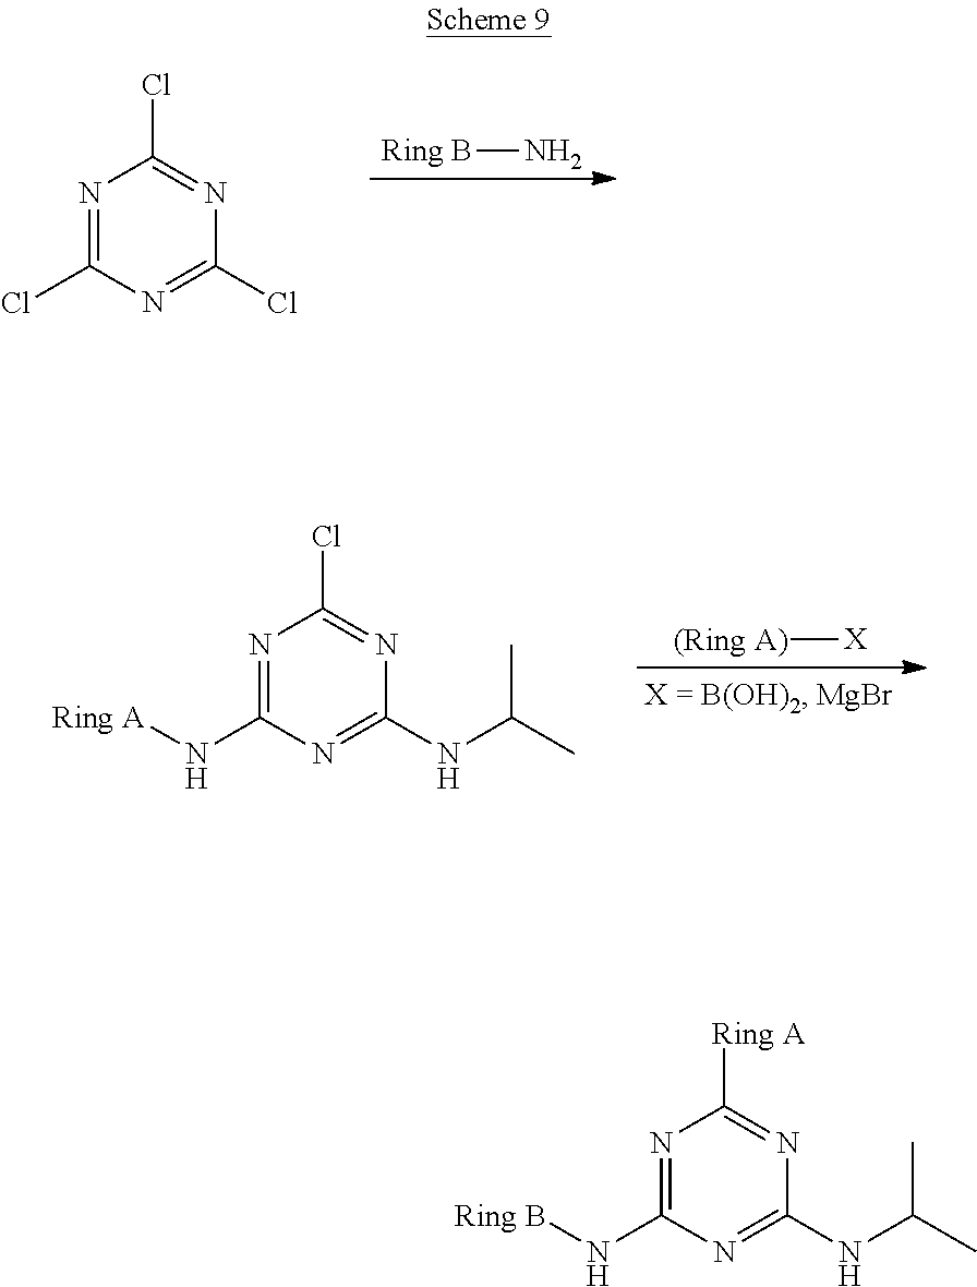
N1=C(Cl)N=C(Cl)N=C1Cl.N[Ring B].N1=C(N[Ring B])N=C(NC(C)C)N=C1[Ring A].N1=C(N[Ring A])N=C(NC(C)C)N=C1Cl.[X][(Ring A)]
